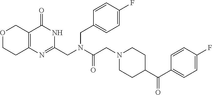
O1CCC2=C(C1)C(=O)NC(CN(C(CN1CCC(C(C3=CC=C(F)C=C3)=O)CC1)=O)CC1=CC=C(F)C=C1)=N2
